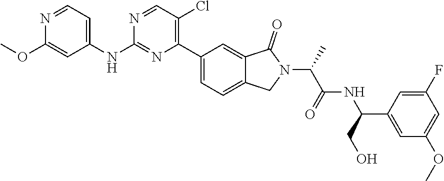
COC1=CC(NC2=NC(C3=CC=C4C(=C3)C(=O)N(C(C(NC(C3=CC(OC)=CC(F)=C3)CO)=O)C)C4)=C(Cl)C=N2)=CC=N1
